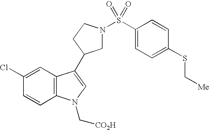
C1(Cl)=CC2=C(C=C1)N(C[CO2H])C=C2C1CN(S(C2=CC=C(SC[Me])C=C2)(=O)=O)CC1
